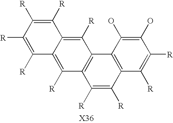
C12=C(C([R])=C([R])C3=C1C(O)=C(O)C([R])=C3[R])C([R])=C1C(=C2[R])C([R])=C([R])C([R])=C1[R]
